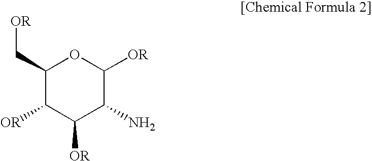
C1(C[OR])C([OR])C([OR])C(N)C([OR])O1
